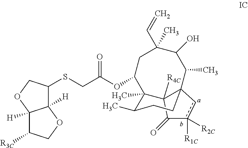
S(CC(OC1CC(C)(C=C)C(O)C(C)C23C([R4C])(C1(C)C(C)CC2)C(=O)c([R1C])([R2C])c3)=O)C1C2([H])C([H])(OC1)C([R3C])CO2
